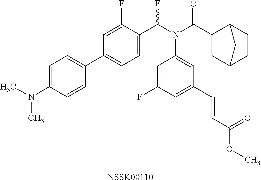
C1=C(C(N(C(=O)C2CC3CCC2C3)C2=CC(C=CC(=O)OC)=CC(F)=C2)F)C(F)=CC(C2=CC=C(N(C)C)C=C2)=C1.[NSSK00110]
